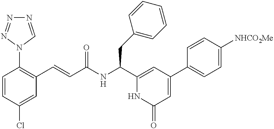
C1=CC(Cl)=CC(C=CC(NC(CC2=CC=CC=C2)C2=CC(C3=CC=C([NHCO2Me])C=C3)=CC(=O)N2)=O)=C1N1C=NN=N1
